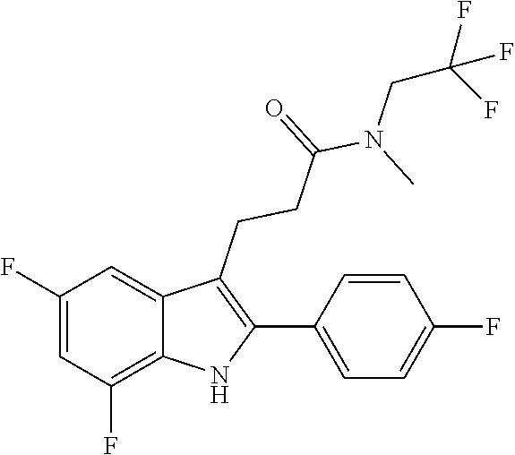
C1(C2=C(CCC(=O)N(CC(F)(F)F)C)C3=CC(F)=CC(F)=C3N2)=CC=C(F)C=C1
